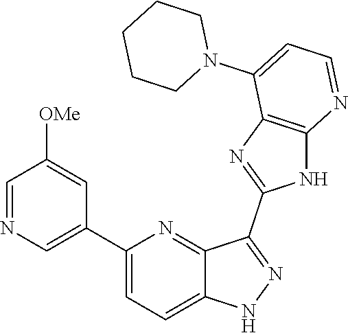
C1(C2=CN=CC([OMe])=C2)=CC=C2C(=N1)C(C1=NC3=C(N1)N=CC=C3N1CCCCC1)=NN2
